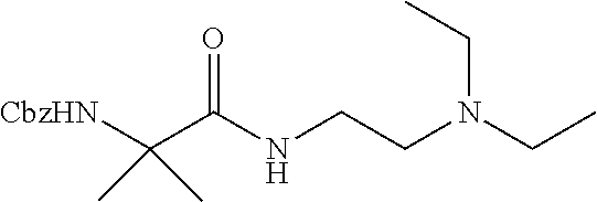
[CbzHN]C(C(NCCN(CC)CC)=O)(C)C
